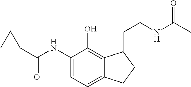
C(NC1=CC=C2C(=C1O)C(CCNC(C)=O)CC2)(=O)C1CC1
